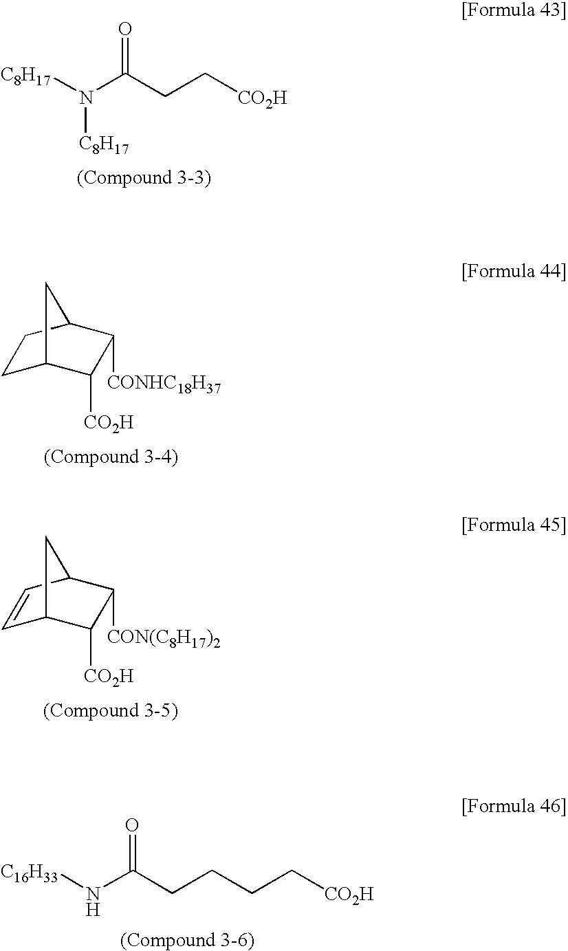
[C8H17]N(C(CC[CO2H])=O)[C8H17].C1C2C([CO2H])C([CONHC18H37])C(C1)C2.C1=CC2C([CON(C8H17)2])C([CO2H])C1C2.[C16H33]NC(CCCC[CO2H])=O
